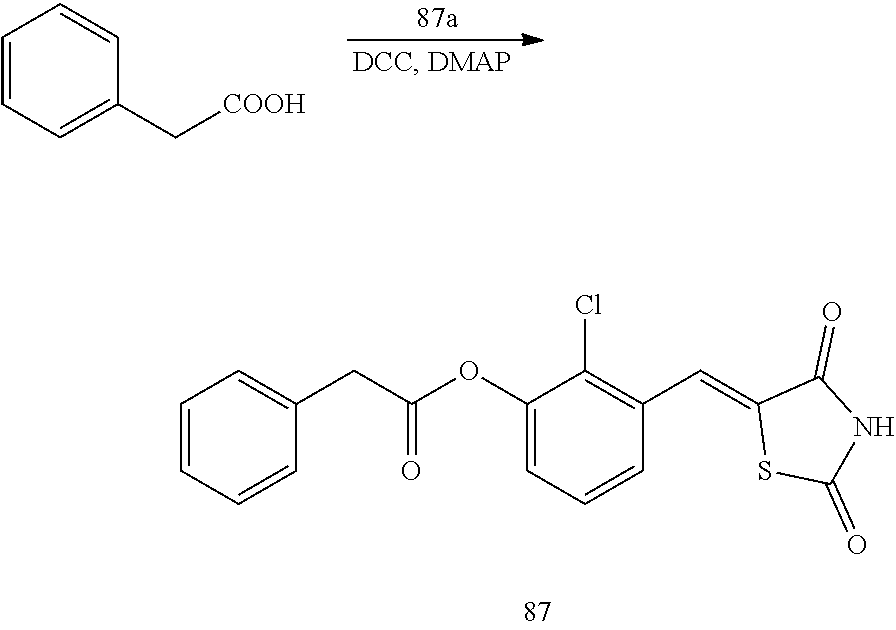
C1=CC=C(C[COOH])C=C1.C(C(OC1=CC=CC(C=C2SC(=O)NC2=O)=C1Cl)=O)C1=CC=CC=C1
